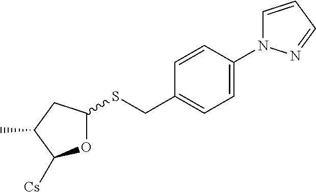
O1C(SCC2=CC=C(N3C=CC=N3)C=C2)CC(C)C1[Cs]
